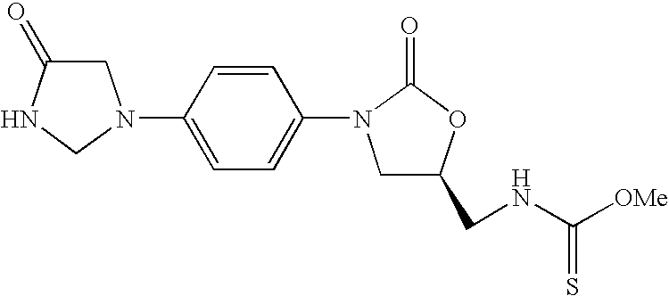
C1C(=O)NCN1C1=CC=C(N2CC(CNC([OMe])=S)OC2=O)C=C1
